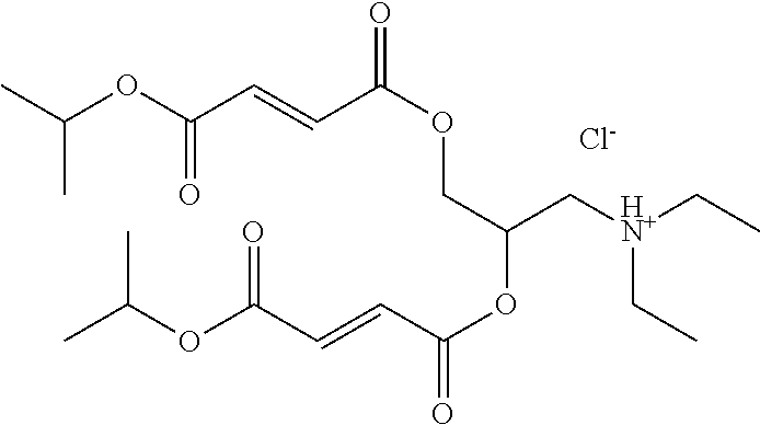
C(OC(C=CC(OCC(OC(=O)C=CC(OC(C)C)=O)C[HN+](CC)CC)=O)=O)(C)C.[Cl-]
